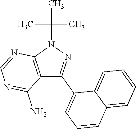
CC(C)(C)N1C2=C(C(C3=CC=CC4=CC=CC=C34)=N1)C(N)=NC=N2
